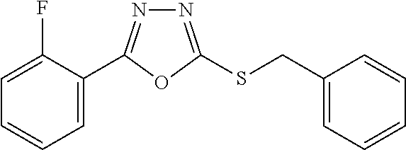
C1=C(C2=NN=C(SCC3=CC=CC=C3)O2)C(F)=CC=C1
